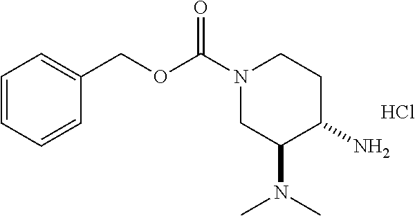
C1=CC=CC(COC(N2CC(N(C)C)C(N)CC2)=O)=C1.Cl
